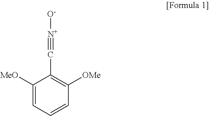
C1([MeO])=CC=CC([OMe])=C1C#[N+][O-]
